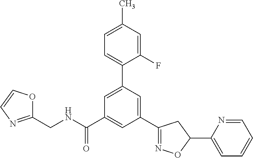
C1(CNC(C2=CC(C3=NOC(C4=CC=CC=N4)C3)=CC(C3=CC=C(C)C=C3F)=C2)=O)=NC=CO1
